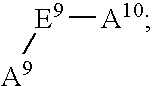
[A9][E9][A10]
